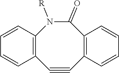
C1=CC2=C(C=C1)C#CC1=C(C(=O)N2[R])C=CC=C1
